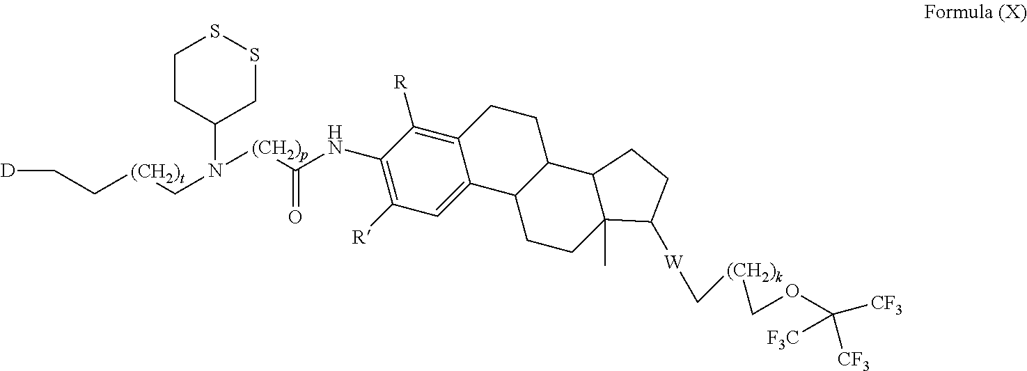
C(NC1=C([R])C=C2C(=C1[R])CCC1C2CCC2(C)C1CCC2[W]C[(CH2)k]COC([CF3])([CF3])[F3C])([(CH2)p]N(C1CSSCC1)C[(CH2)t]CC[D])=O
